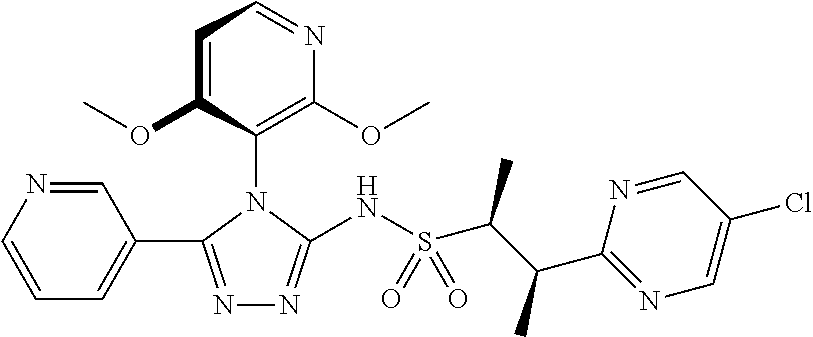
C1=CN=CC(C2=NN=C(NS(C(C(C)C3=NC=C(Cl)C=N3)C)(=O)=O)N2C2=C(OC)N=CC=C2OC)=C1
